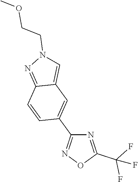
N1=C(C(F)(F)F)ON=C1C1=CC2=CN(CCOC)N=C2C=C1
